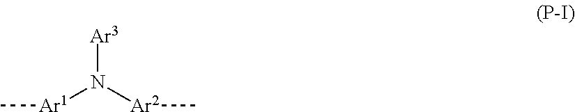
[Ar3]N([Ar2]C)[Ar1]C
